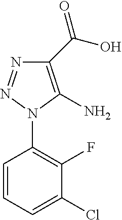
C1=CC=C(Cl)C(F)=C1N1C(N)=C(C(O)=O)N=N1
